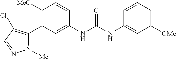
C1([MeO])=C(C2=C(Cl)C=NN2[Me])C=C(NC(NC2=CC([OMe])=CC=C2)=O)C=C1
